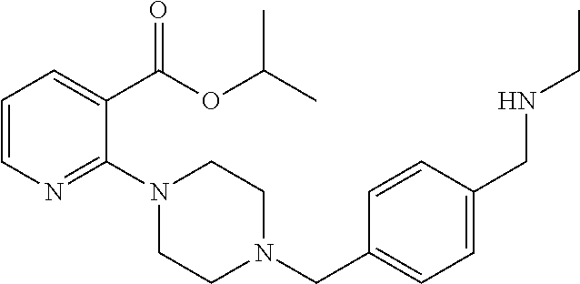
C1=CN=C(N2CCN(CC3=CC=C(CNCC)C=C3)CC2)C(C(OC(C)C)=O)=C1
